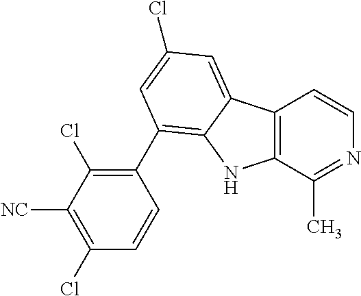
C12=C(C(C)=NC=C1)NC1=C(C3=C(Cl)C([NC])=C(Cl)C=C3)C=C(Cl)C=C21
